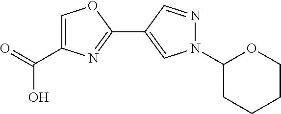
C1=C(C(=O)O)N=C(C2=CN(C3CCCCO3)N=C2)O1
